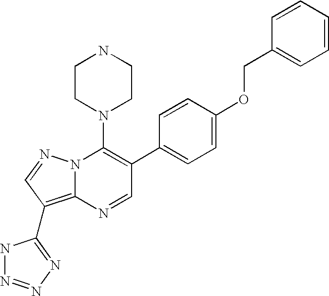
N1=CC(C2=CC=C(OCC3=CC=CC=C3)C=C2)=C(N2CCNCC2)N2C1=C(C1=NN=NN1)C=N2
